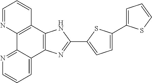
C1=NC2=C(C=C1)C1=C(C3=CC=CN=C23)N=C(C2=CC=C(C3=CC=CS3)S2)N1
